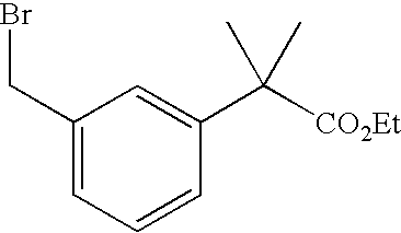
C1(CBr)=CC=CC(C([CO2Et])(C)C)=C1
